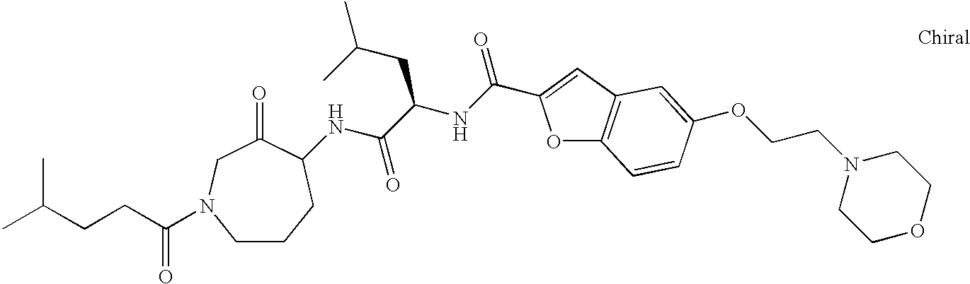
C1CCC(NC(C(NC(=O)C2=CC3=C(O2)C=CC(OCCN2CCOCC2)=C3)CC(C)C)=O)C(=O)CN1C(CCC(C)C)=O
